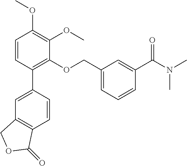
C1=CC(C2=C(OCC3=CC=CC(C(N(C)C)=O)=C3)C(OC)=C(OC)C=C2)=CC2=C1C(=O)OC2
